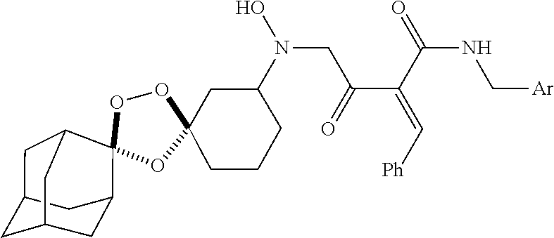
O1C2(CCCC(N(CC(C(=C[Ph])C(=O)NC[Ar])=O)O)C2)OC2(C3CC4CC(CC2C4)C3)O1
